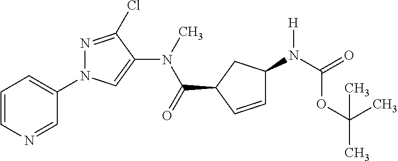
C1=CN=CC(N2N=C(Cl)C(N(C)C(=O)C3CC(N(C(=O)OC(C)(C)C)[H])C=C3)=C2)=C1
